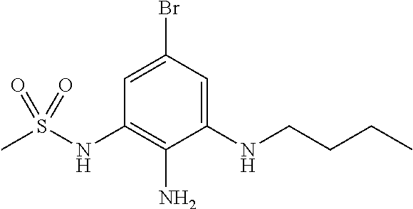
C1=C(Br)C=C(NCCCC)C(N)=C1NS(C)(=O)=O
